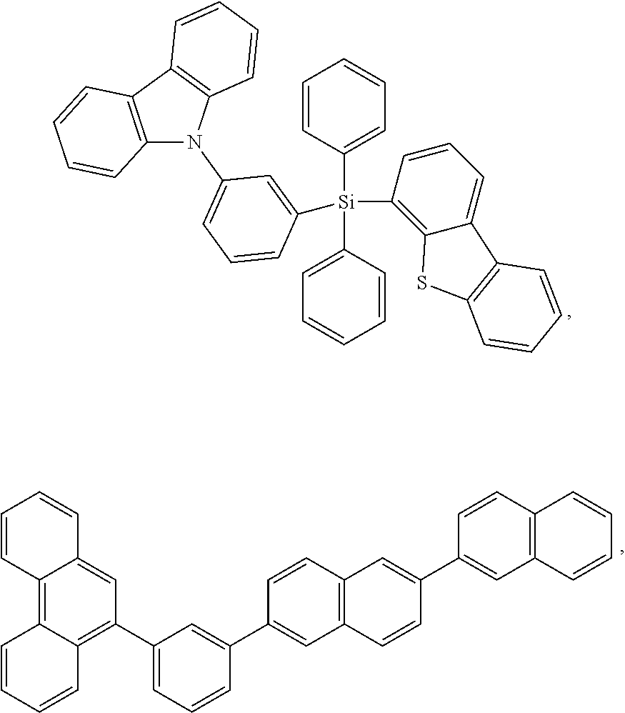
C1=CC([Si](C2=CC=CC=C2)(C2=C3C(=CC=C2)C2=C(S3)C=CC=C2)C2=CC(N3C4=C(C5=C3C=CC=C5)C=CC=C4)=CC=C2)=CC=C1.C12=C3C(=C(C4=CC=CC(C5=CC6=C(C=C5)C=C(C5=CC7=C(C=C5)C=CC=C7)C=C6)=C4)C=C1C=CC=C2)C=CC=C3
